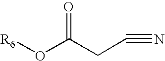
[R6]OC(CC#N)=O
